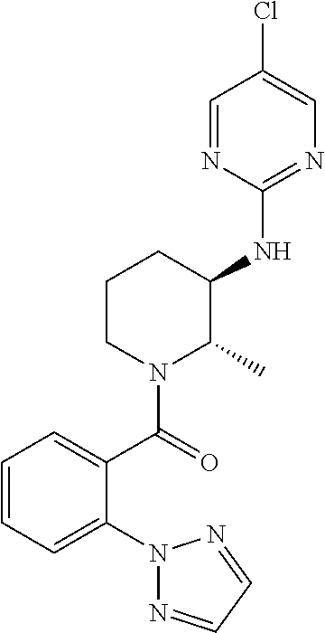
N1(C2=CC=CC=C2C(N2C(C)C(NC3=NC=C(Cl)C=N3)CCC2)=O)N=CC=N1
